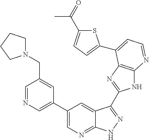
C1=NC=C(C2=CN=C3C(=C2)C(C2=NC4=C(N2)N=CC=C4C2=CC=C(C(=O)C)S2)=NN3)C=C1CN1CCCC1
